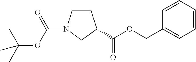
C(=O)(OCC1=CC=CC=C1)C1CCN(C(OC(C)(C)C)=O)C1
